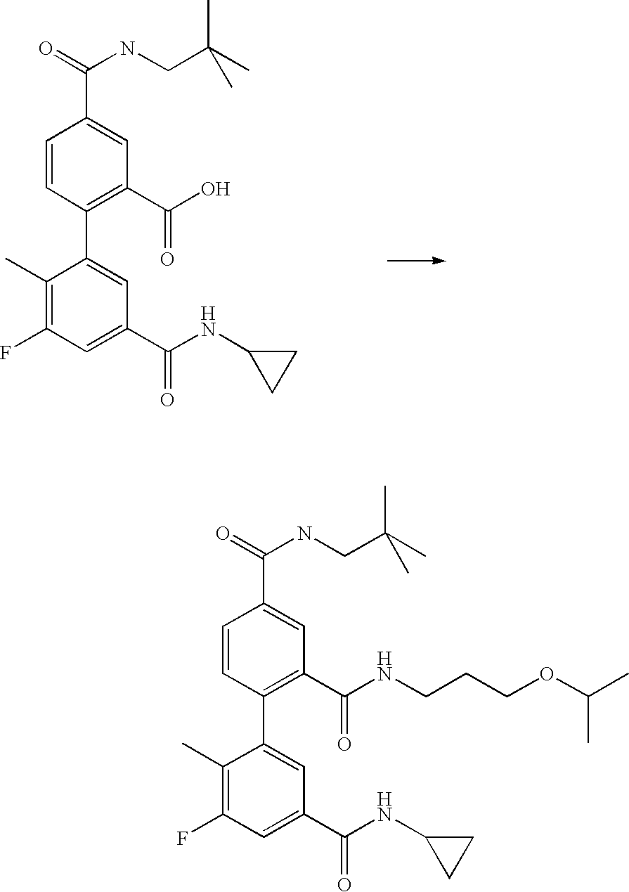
C1(C)=C(F)C=C(C(=O)NC2CC2)C=C1C1=C(C(=O)O)C=C(C(=O)NCC(C)(C)C)C=C1.C1(C)=C(F)C=C(C(=O)NC2CC2)C=C1C1=C(C(=O)NCCCOC(C)C)C=C(C(=O)NCC(C)(C)C)C=C1
